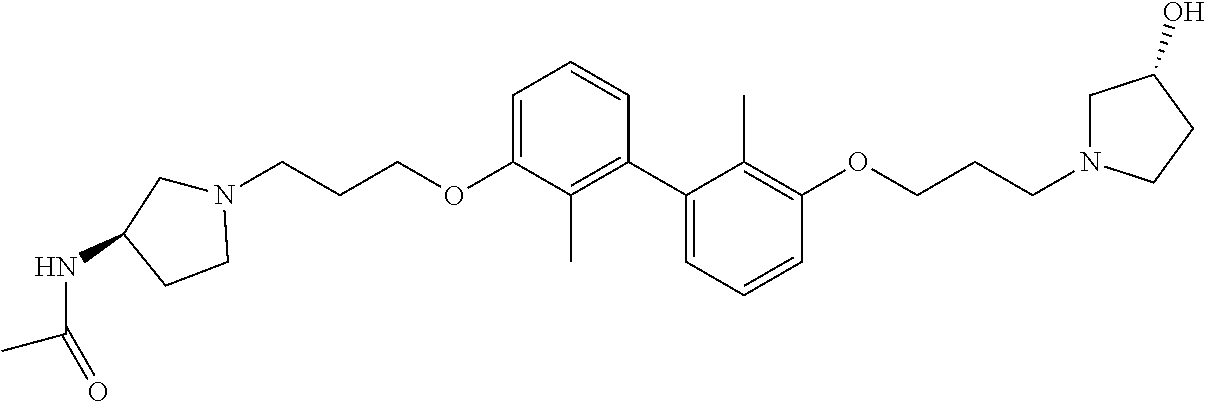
C1(C2=C(C)C(OCCCN3CC(NC(C)=O)CC3)=CC=C2)=CC=CC(OCCCN2CC(O)CC2)=C1C
